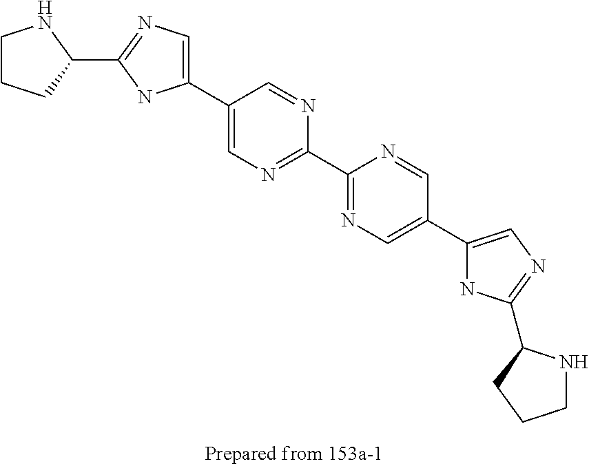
C1(C2=CN=C(C3=NC=C(C4=CN=C(C5NCCC5)N4)C=N3)N=C2)=CN=C(C2NCCC2)N1
